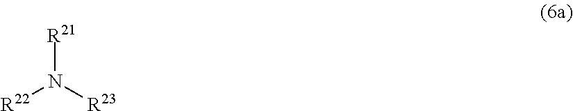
[R21]N([R23])[R22]
